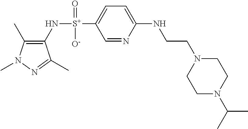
C1(C)=C(N[S+](C2=CC=C(NCCN3CCN(C(C)C)CC3)N=C2)(=O)[O-])C(C)=NN1C
